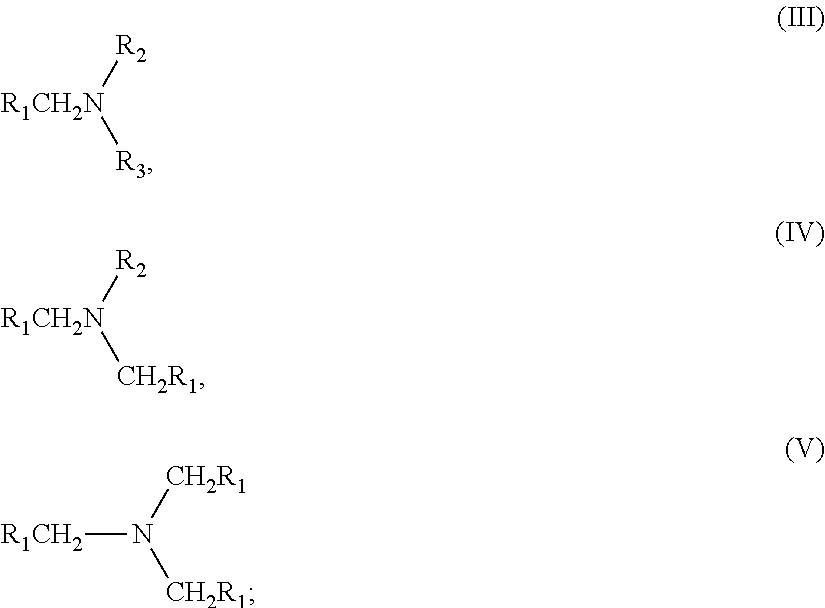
[R2][R1CH2N][R3].[R2][R1CH2N][CH2R1].[CH2R1]N([CH2R1])[R1CH2]
